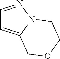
C1=NN2C(=C1)COCC2
